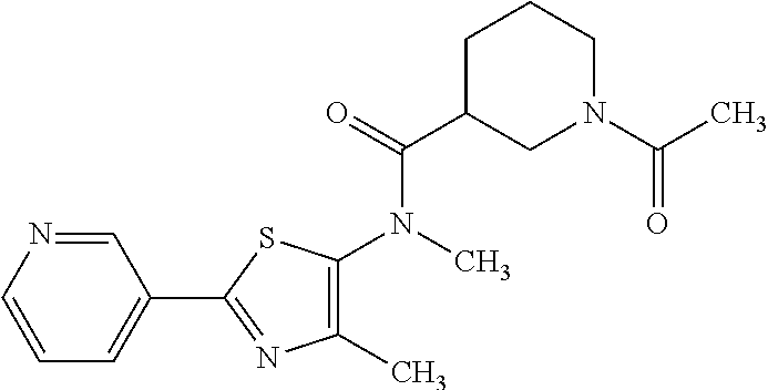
C1(C)=C(N(C(C2CN(C(=O)C)CCC2)=O)C)SC(C2=CC=CN=C2)=N1
